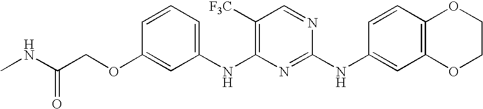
C12=C(C=CC(NC3=NC(NC4=CC=CC(OCC(NC)=O)=C4)=C([F3C])C=N3)=C1)OCCO2
